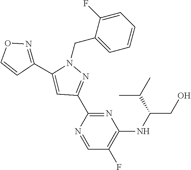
N1(CC2=CC=CC=C2F)C(C2=NOC=C2)=CC(C2=NC(NC(CO)C(C)C)=C(F)C=N2)=N1
